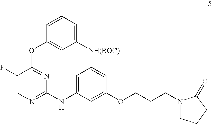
C1([NH(BOC)])=CC=CC(OC2=NC(NC3=CC=CC(OCCCN4CCCC4=O)=C3)=NC=C2F)=C1
